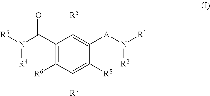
C1(C(N([R4])[R3])=O)=C([R6])C([R7])=C([R8])C([A]N([R1])[R2])=C1[R5]
